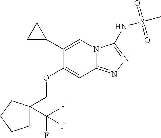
C12=NN=C(NS(C)(=O)=O)N1C=C(C1CC1)C(OCC1(C(F)(F)F)CCCC1)=C2
